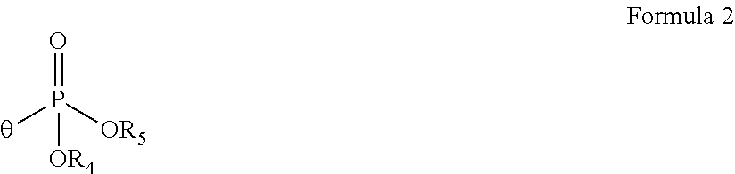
O=P([OR5])([q])[OR4]
